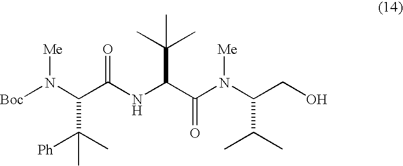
[Boc]N(C(C(NC(C(N(C(CO)C(C)C)[Me])=O)C(C)(C)C)=O)C(C)([Ph])C)[Me]
